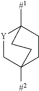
[Y]1CC2([#2])CCC1([#1])CC2
